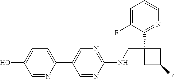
C1(NCC2(C3=NC=CC=C3F)CC(F)C2)=NC=C(C2=CC=C(O)C=N2)C=N1
